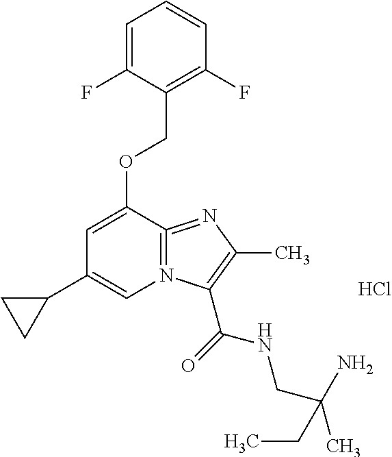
C1=C(F)C(COC2=CC(C3CC3)=CN3=C2=NC(C)=C3C(NCC(C)(N)CC)=O)=C(F)C=C1.Cl
